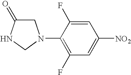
C1C(=O)NCN1C1=C(F)C=C([NO2])C=C1F
